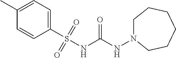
CC1=CC=C(S(=O)(NC(NN2CCCCCC2)=O)=O)C=C1
